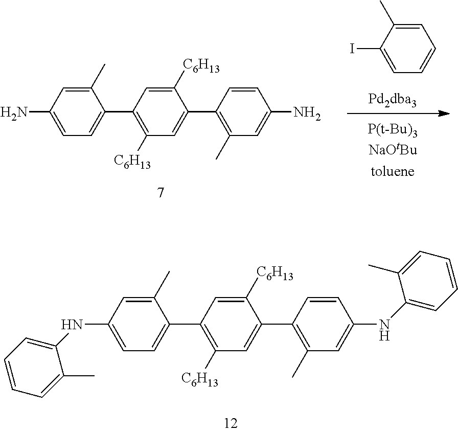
C1(N)=CC=C(C2=C([C6H13])C=C(C3=C(C)C=C(N)C=C3)C([C6H13])=C2)C(C)=C1.C1(I)=CC=CC=C1C.C1(NC2=CC=CC=C2C)=CC=C(C2=C([C6H13])C=C(C3=C(C)C=C(NC4=CC=CC=C4C)C=C3)C([C6H13])=C2)C(C)=C1
